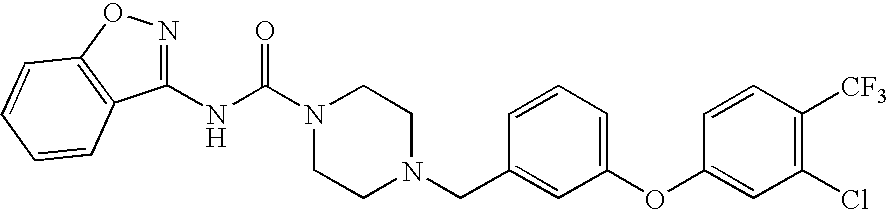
N(C(N1CCN(CC2=CC(OC3=CC(Cl)=C([CF3])C=C3)=CC=C2)CC1)=O)C1=NOC2=C1C=CC=C2
